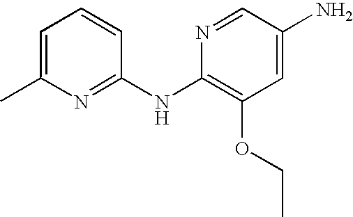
N1=C(NC2=C(OCC)C=C(N)C=N2)C=CC=C1C
